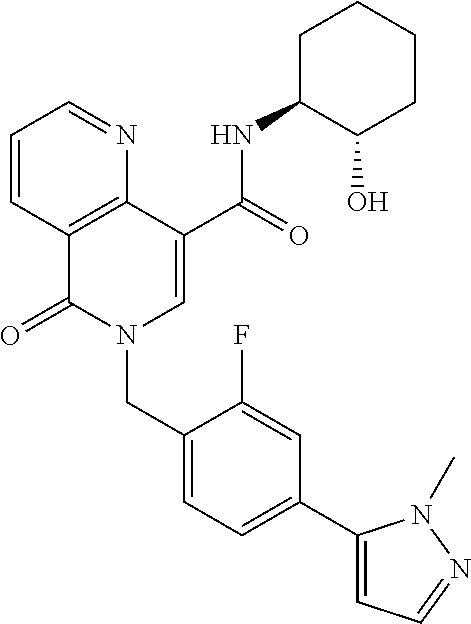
C1=CC2=C(N=C1)C(C(=O)NC1C(O)CCCC1)=CN(CC1=CC=C(C3=CC=NN3C)C=C1F)C2=O
